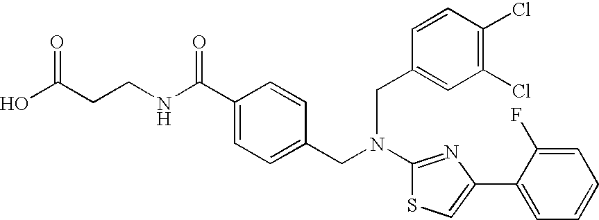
N(C1=NC(C2=CC=CC=C2F)=CS1)(CC1=CC=C(C(NCCC(O)=O)=O)C=C1)CC1=CC(Cl)=C(Cl)C=C1
